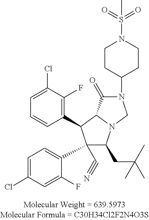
C1=C(Cl)C(F)=C(C2C(C3=CC=C(Cl)C=C3F)(C#N)C(CC(C)(C)C)N3C2C(=O)N(C2CCN(S(=O)(=O)C)CC2)C3)C=C1
